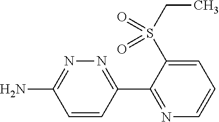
C1=CC(C2=NC=CC=C2S(CC)(=O)=O)=NN=C1N
